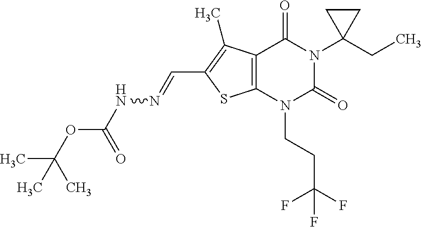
C12=C(N(CCC(F)(F)F)C(=O)N(C3(CC)CC3)C1=O)SC(C=NNC(OC(C)(C)C)=O)=C2C
